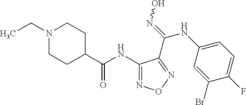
C(N1CCC(C(NC2=NON=C2C(=NO)NC2=CC=C(F)C(Br)=C2)=O)CC1)C
